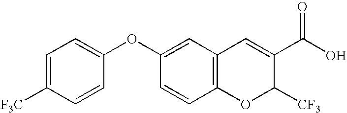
C1(OC2=CC=C([F3C])C=C2)=CC2=C(C=C1)OC([CF3])C(C(O)=O)=C2
